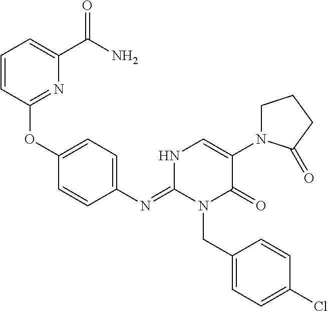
C1(OC2=NC(C(N)=O)=CC=C2)=CC=C(N=C2N(CC3=CC=C(Cl)C=C3)C(=O)C(N3CCCC3=O)=CN2)C=C1
